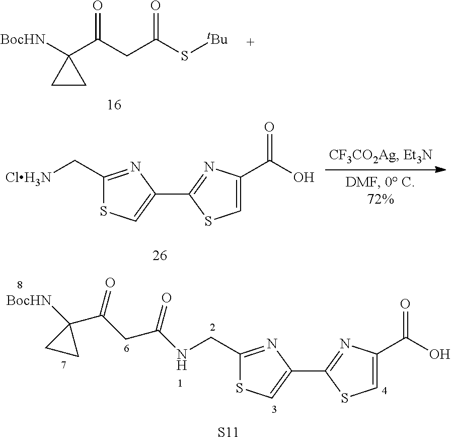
C1(C2=NC(C(O)=O)=CS2)=CSC(CNC(CC(C2([BocHN])CC2)=O)=O)=N1.[S11].[BocHN]C1(C(CC(S[tBu])=O)=O)CC1.C1(C2=NC(C(O)=O)=CS2)=CSC(C[ClH3N])=N1
